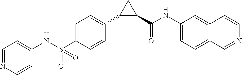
C1=NC=CC(NS(C2=CC=C(C3C(C(NC4=CC=C5C(=C4)C=CN=C5)=O)C3)C=C2)(=O)=O)=C1
